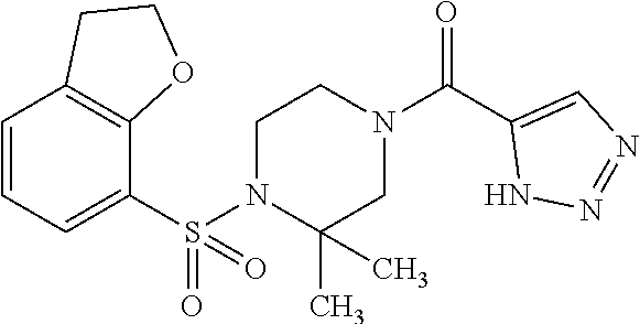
C1=CC=C(S(N2C(C)(C)CN(C(C3=CN=NN3)=O)CC2)(=O)=O)C2=C1CCO2
